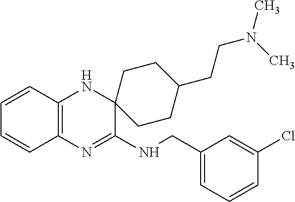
C1=CC2=C(C=C1)N=C(NCC1=CC=CC(Cl)=C1)C1(N2)CCC(CCN(C)C)CC1
